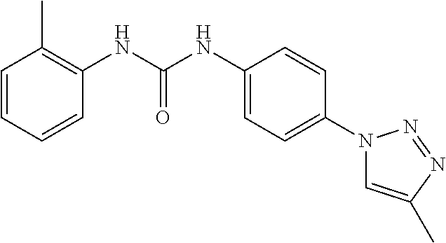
C1=CC=CC(NC(NC2=CC=C(N3C=C(C)N=N3)C=C2)=O)=C1C
